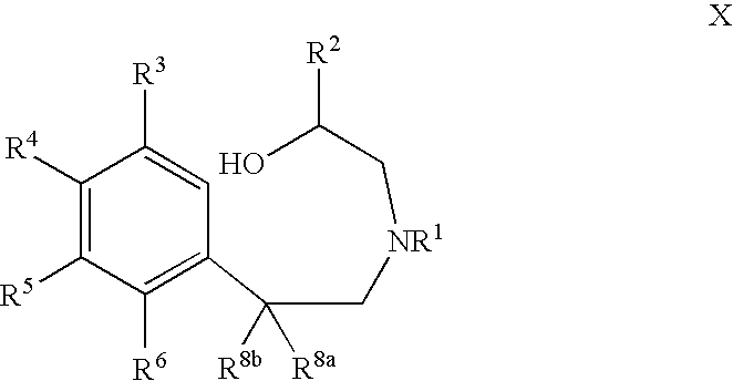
C1([R4])=C([R5])C([R6])=C(C([R8a])([R8b])C[NR1]CC(O)[R2])C=C1[R3]
